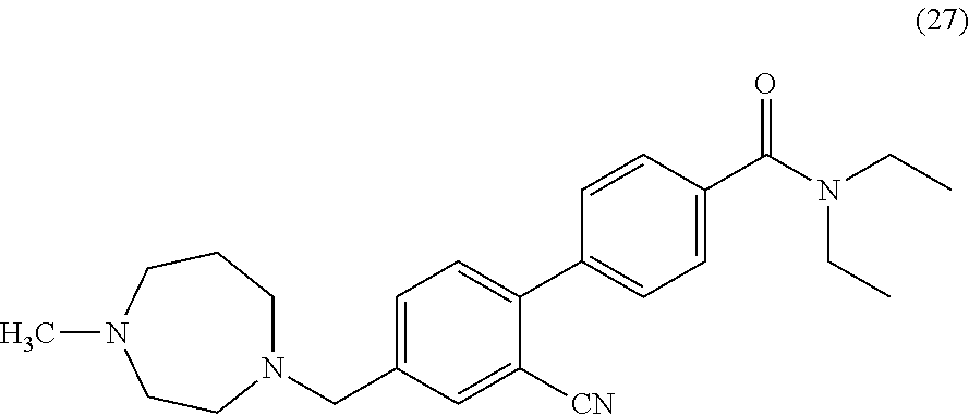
N1(CC2=CC=C(C3=CC=C(C(N(CC)CC)=O)C=C3)C([CN])=C2)CCCN(C)CC1
